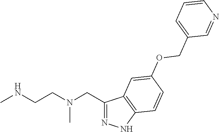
C1(CN(CCNC)C)=NNC2=C1C=C(OCC1=CC=CN=C1)C=C2
